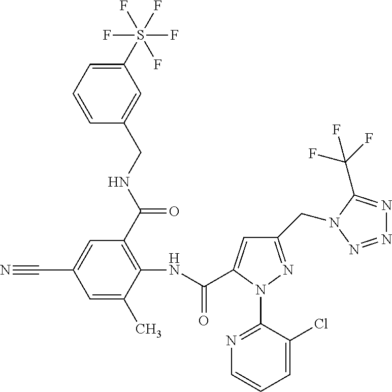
C1=CC=C(S(F)(F)(F)(F)F)C=C1CNC(C1=C(NC(=O)C2=CC(CN3C(C(F)(F)F)=NN=N3)=NN2C2=NC=CC=C2Cl)C(C)=CC(C#N)=C1)=O
